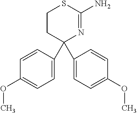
C1(C2=CC=C(OC)C=C2)(C2=CC=C(OC)C=C2)N=C(N)SCC1
